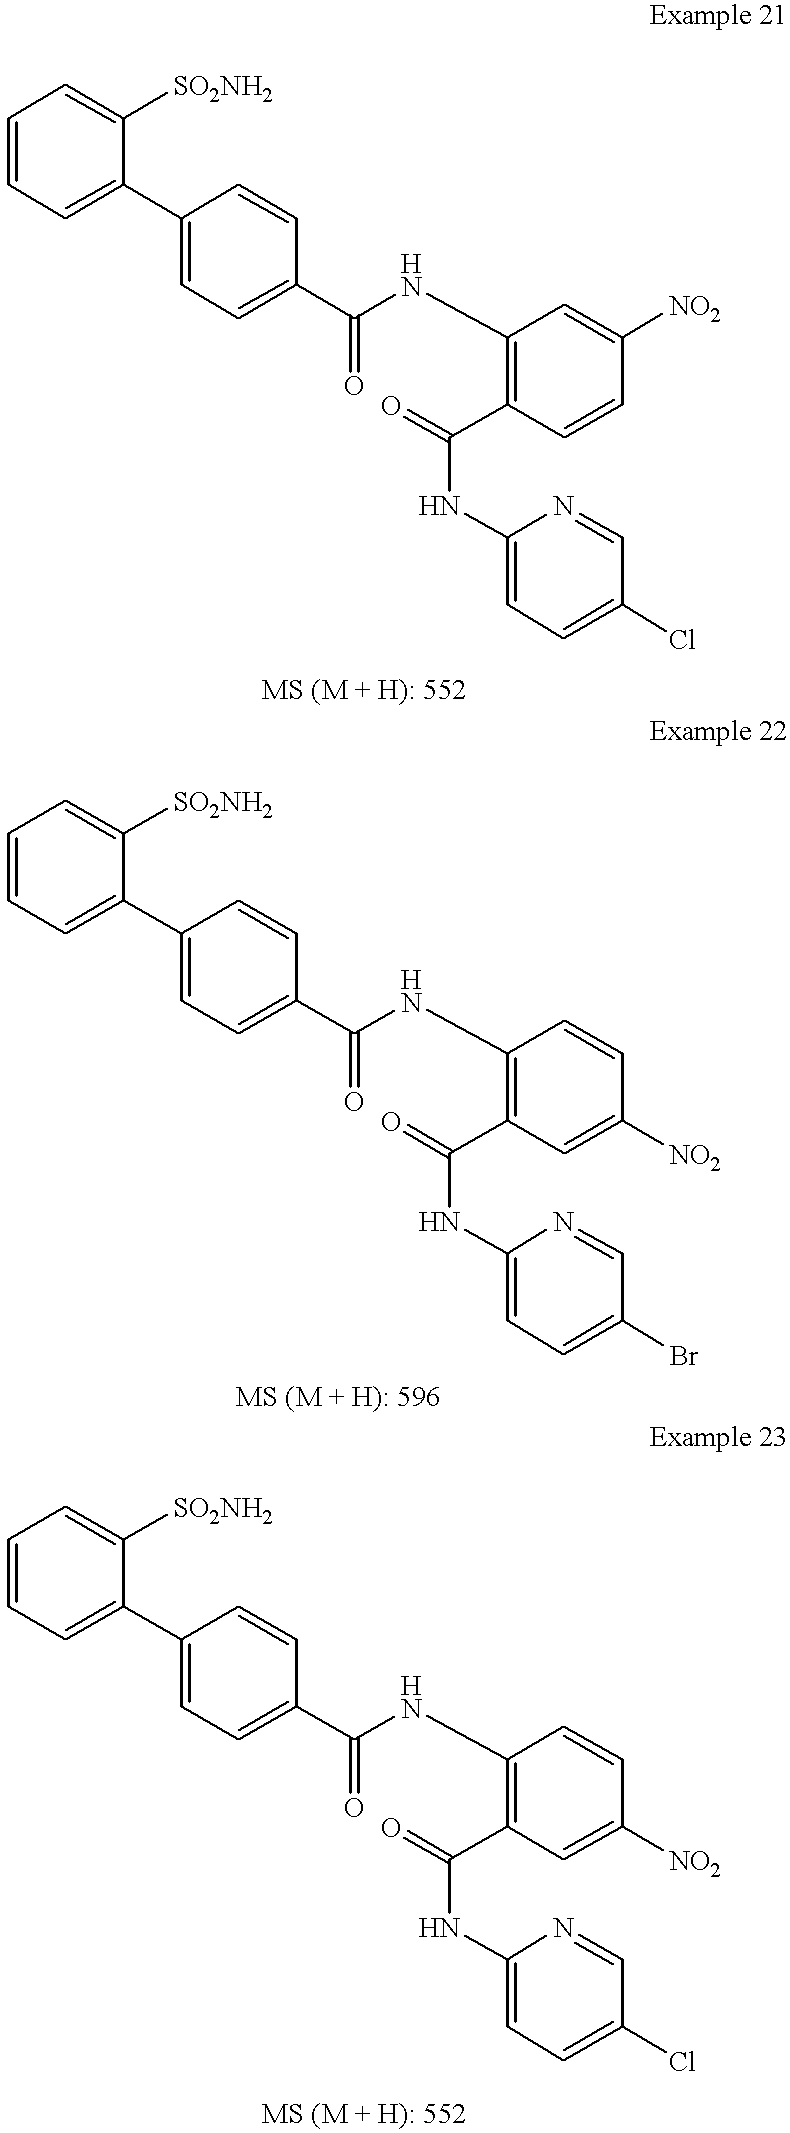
C1=CC=C(C2=CC=C(C(=O)NC3=C(C(NC4=CC=C(Br)C=N4)=O)C=C([NO2])C=C3)C=C2)C([SO2NH2])=C1.C1=CC=C(C2=CC=C(C(=O)NC3=C(C(NC4=CC=C(Cl)C=N4)=O)C=C([NO2])C=C3)C=C2)C([SO2NH2])=C1.C1=CC=C(C2=CC=C(C(=O)NC3=C(C(NC4=CC=C(Cl)C=N4)=O)C=CC([NO2])=C3)C=C2)C([SO2NH2])=C1
